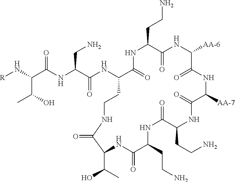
NCC(NC(C(C(O)C)N[R])=O)C(NC1C(=O)NC(CCN)C(=O)NC([AA-6])C(=O)NC([AA-7])C(=O)NC(CCN)C(=O)NC(CCN)C(=O)NC(C(O)C)C(=O)NCC1)=O
